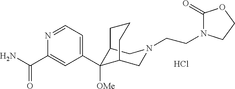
Cl.C(N1CC2C([OMe])(C3=CC=NC(C(N)=O)=C3)C(C1)CCC2)CN1C(=O)OCC1
